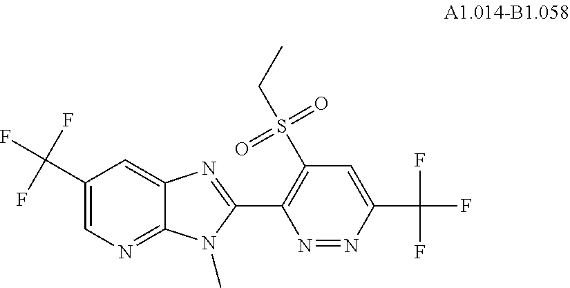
C1(C(F)(F)F)=CN=C2C(=C1)N=C(C1=C(S(CC)(=O)=O)C=C(C(F)(F)F)N=N1)N2C
